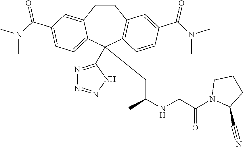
C1CC2=CC(C(=O)N(C)C)=CC=C2C(C2=NN=NN2)(CC(C)NCC(N2C(C#N)CCC2)=O)C2=C1C=C(C(=O)N(C)C)C=C2
